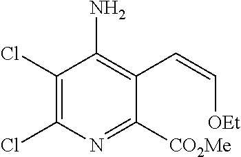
C1(Cl)=C(Cl)N=C([CO2Me])C(C=C[OEt])=C1N
